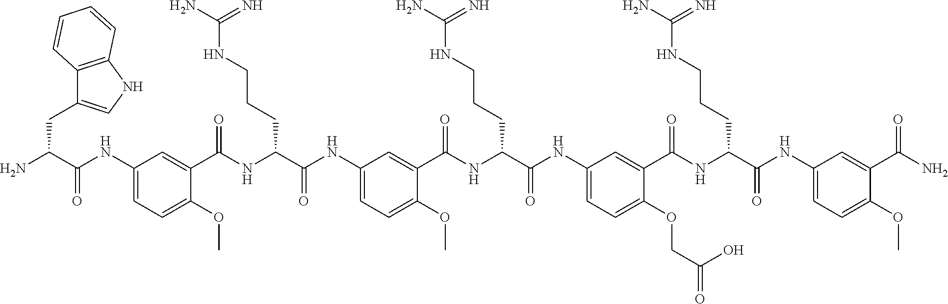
C1(NC(=O)C(CC2=CNC3=C2C=CC=C3)N)=CC=C(OC)C(C(NC(C(NC2=CC=C(OC)C(C(NC(C(NC3=CC=C(OCC(=O)O)C(C(NC(C(NC4=CC=C(OC)C(C(N)=O)=C4)=O)CCCNC(N)=N)=O)=C3)=O)CCCNC(N)=N)=O)=C2)=O)CCCNC(N)=N)=O)=C1
